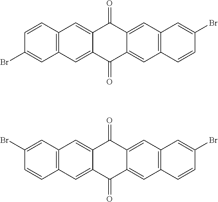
C12=C(C=CC(Br)=C1)C=C1C(=C2)C(=O)C2=CC3=C(C=C2C1=O)C=C(Br)C=C3.C12=C(C=C(Br)C=C1)C=C1C(=C2)C(=O)C2=CC3=C(C=C2C1=O)C=C(Br)C=C3
